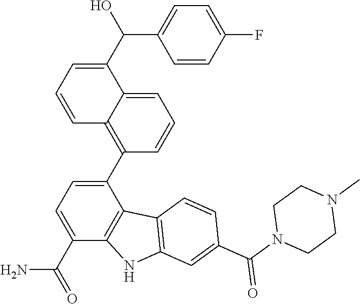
C(C1=CC=C(F)C=C1)(C1=CC=CC2=C(C3=CC=C(C(=O)N)C4=C3C3=C(N4)C=C(C(=O)N4CCN(C)CC4)C=C3)C=CC=C12)O
